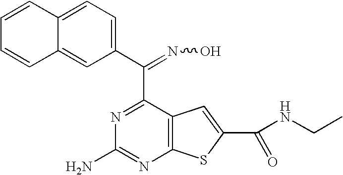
C1(C(=NO)C2=NC(N)=NC3=C2C=C(C(NCC)=O)S3)=CC=C2C(=C1)C=CC=C2
